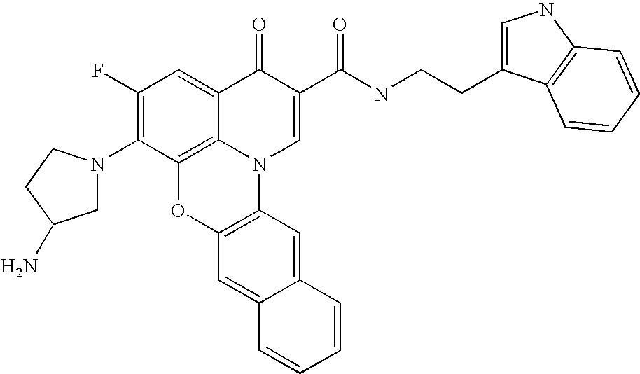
C1(F)=C(N2CC(N)CC2)C2=C3C(=C1)C(=O)C(C(NCCC1=CNC4=C1C=CC=C4)=O)=CN3C1=C(O2)C=C2C(=C1)C=CC=C2
